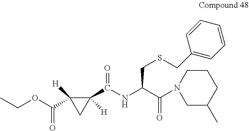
CCOC(C1([H])C(C(=O)NC(C(=O)N2CC(C)CCC2)CSCC2=CC=CC=C2)([H])C1)=O
